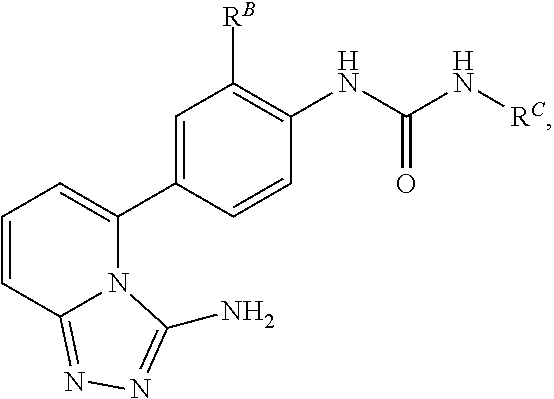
C1(C2=CC([RB])=C(NC(=O)N[RC])C=C2)=CC=CC2=NN=C(N)N12
